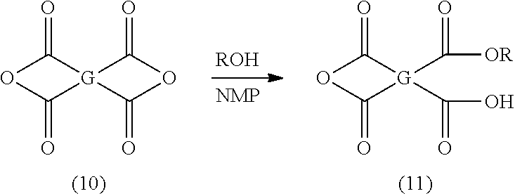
O1C(=O)[G]2(C1=O)C(=O)OC2=O.O1C(=O)[G](C(=O)[OR])(C(=O)O)C1=O.[ROH]
